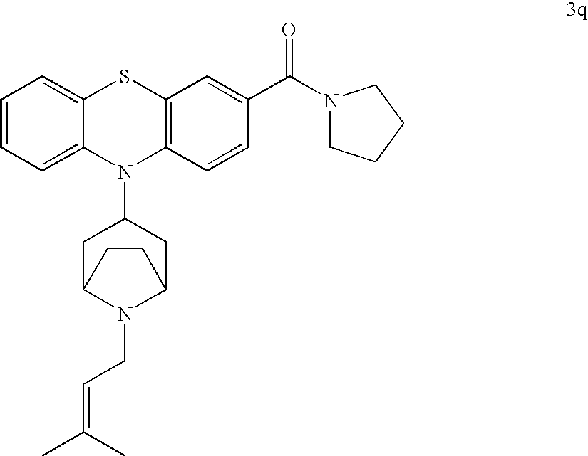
C1=CC=C2C(=C1)SC1=C(N2C2CC3N(CC=C(C)C)C(C2)CC3)C=CC(C(N2CCCC2)=O)=C1
